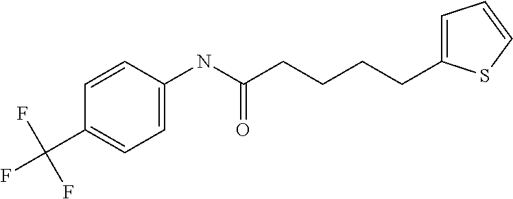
C1=CC(NC(CCCCC2=CC=CS2)=O)=CC=C1C(F)(F)F
